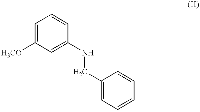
C1=C([H3CO])C=C(NCC2=CC=CC=C2)C=C1
